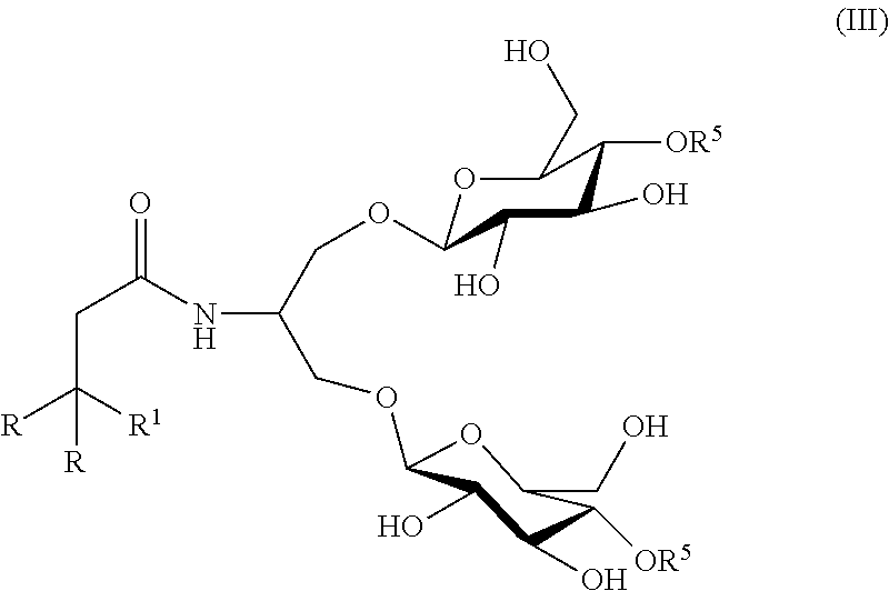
C(C([R1])([R])[R])C(=O)NC(COC1OC(CO)C([OR5])C(O)C1O)COC1OC(CO)C([OR5])C(O)C1O
